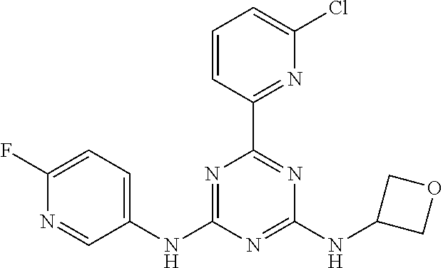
C1(NC2=NC(C3=NC(Cl)=CC=C3)=NC(NC3COC3)=N2)=CC=C(F)N=C1
